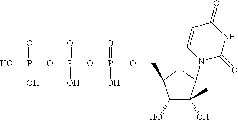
C1(O)C(O)(C)C(N2C(=O)NC(=O)C=C2)OC1COP(OP(OP(O)(=O)O)(=O)O)(=O)O
